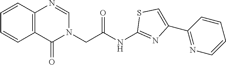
N1(CC(NC2=NC(C3=NC=CC=C3)=CS2)=O)C=NC2=C(C1=O)C=CC=C2
